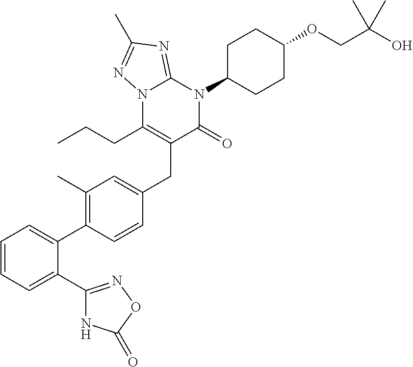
C1=CC=C(C2=NOC(=O)N2)C(C2=C(C)C=C(CC3=C(CCC)N4C(=NC(C)=N4)N(C4CCC(OCC(O)(C)C)CC4)C3=O)C=C2)=C1
